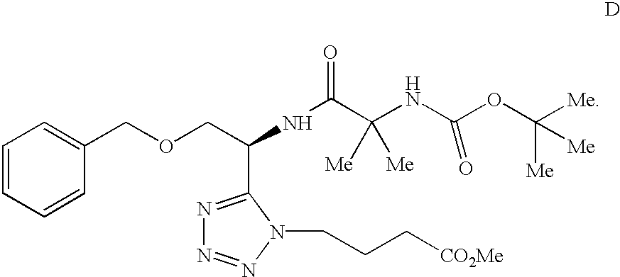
C1=CC=CC(COCC(NC(=O)C(NC(=O)OC([Me])([Me])[Me])([Me])[Me])C2=NN=NN2CCC[CO2Me])=C1
